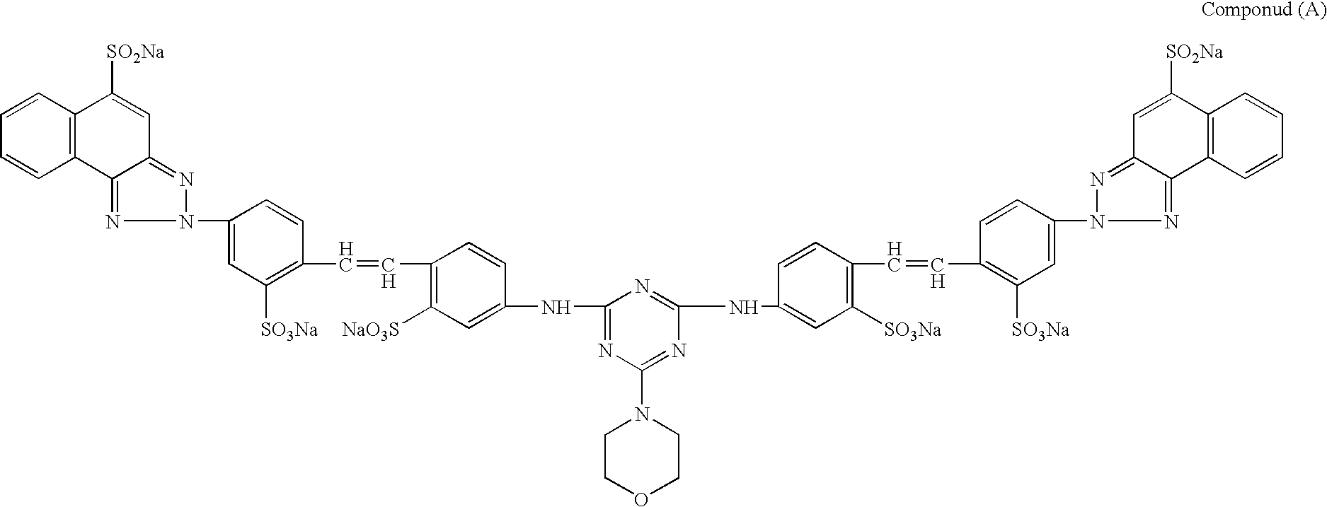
C1=CC2=C(C=C1)C1=NN(C3=CC([SO3Na])=C(C=CC4=C([NaO3S])C=C(NC5=NC(N6CCOCC6)=NC(NC6=CC([SO3Na])=C(C=CC7=C([SO3Na])C=C(N8N=C9C%10=C(C=CC=C%10)C([SO2Na])=CC9=N8)C=C7)C=C6)=N5)C=C4)C=C3)N=C1C=C2[SO2Na]
